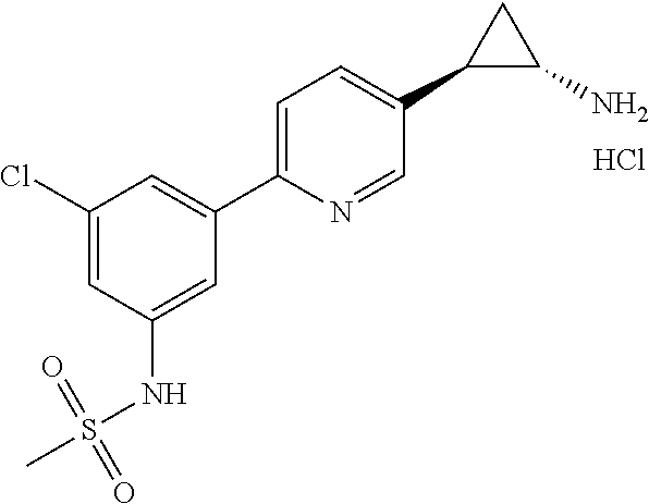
C1(Cl)=CC(NS(=O)(=O)C)=CC(C2=CC=C(C3C(N)C3)C=N2)=C1.Cl
